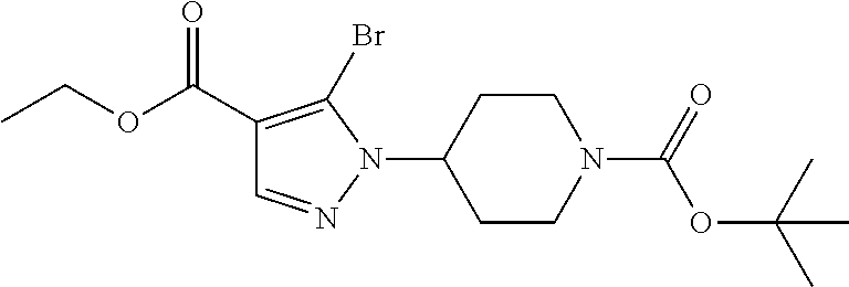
C1(C(OCC)=O)=C(Br)N(C2CCN(C(=O)OC(C)(C)C)CC2)N=C1
